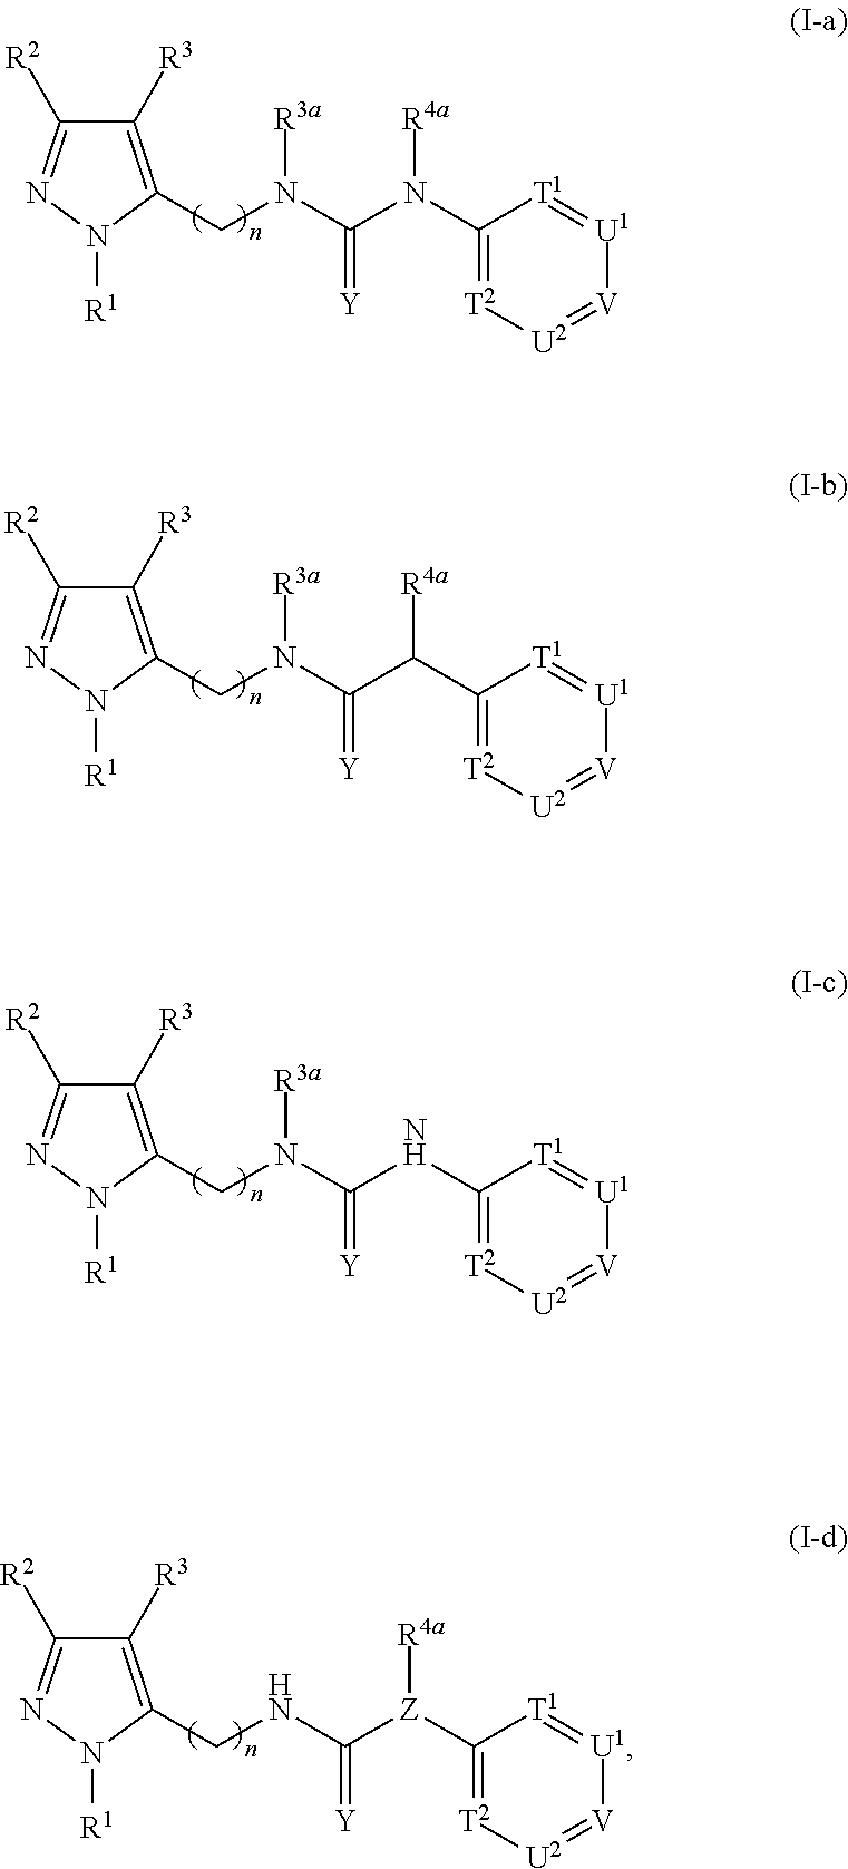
C1([R3])=C(CN(C(N(C2=[T2][U2]=[V][U1]=[T1]2)[R4a])=[Y])[R3a])N([R1])N=C1[R2].C1([R3])=C(CN(C(C(C2=[T2][U2]=[V][U1]=[T1]2)[R4a])=[Y])[R3a])N([R1])N=C1[R2].C1([R3])=C(CN(C(NC2=[T2][U2]=[V][U1]=[T1]2)=[Y])[R3a])N([R1])N=C1[R2].C1([R3])=C(CNC([Z](C2=[T2][U2]=[V][U1]=[T1]2)[R4a])=[Y])N([R1])N=C1[R2]
